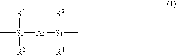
C[Si]([Ar][Si]([R3])([R4])C)([R2])[R1]
